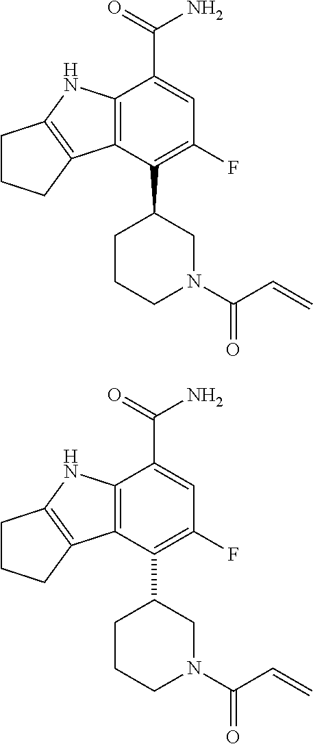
C12=C(C(C3CCCN(C(C=C)=O)C3)=C(F)C=C1C(=O)N)C1=C(N2)CCC1.C12=C(C(C3CCCN(C(C=C)=O)C3)=C(F)C=C1C(=O)N)C1=C(N2)CCC1
